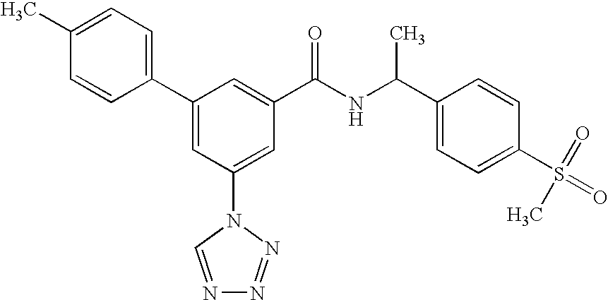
C1(C2=CC(N3C=NN=N3)=CC(C(NC(C3=CC=C(S(=O)(=O)C)C=C3)C)=O)=C2)=CC=C(C)C=C1
